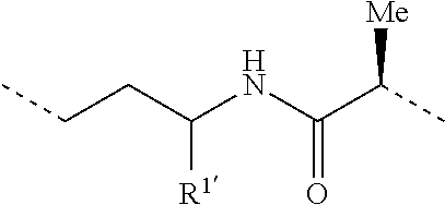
CCCC(NC(C(C)[Me])=O)[R1]
